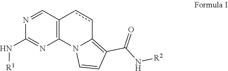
[R1]NC1=NC2=C(ccC3=C(C(=O)N[R2])C=CN32)C=N1
